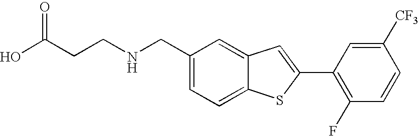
C1=C(CNCCC(O)=O)C=C2C(=C1)SC(C1=C(F)C=CC([CF3])=C1)=C2
